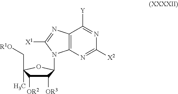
C12=C(N=C([X2])N=C1[Y])N(C1C([OR3])C([OR2])C(C[R1O])(C)O1)C([X1])=N2
